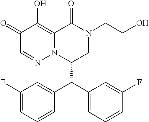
C1(F)=CC=CC(C(C2=CC=CC(F)=C2)C2CN(CCO)C(=O)C3=C(O)C(=O)C=NN23)=C1
